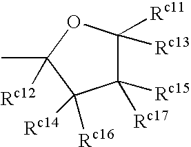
C1([Rc17])([Rc15])C([Rc11])([Rc13])OC(C)([Rc12])C1([Rc16])[Rc14]
